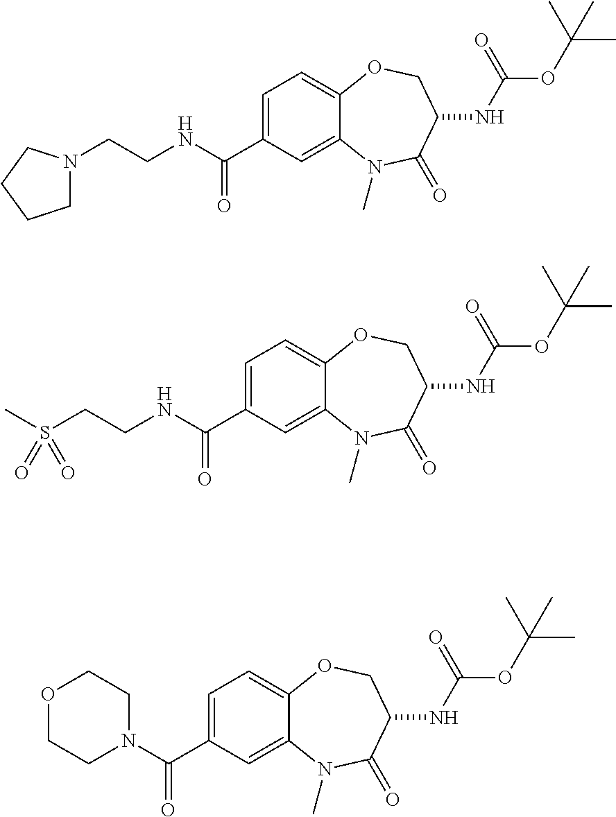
C1=C(C(NCCN2CCCC2)=O)C=C2C(=C1)OCC(NC(OC(C)(C)C)=O)C(=O)N2C.C1=C(C(NCCS(C)(=O)=O)=O)C=C2C(=C1)OCC(NC(OC(C)(C)C)=O)C(=O)N2C.C1=C(C(N2CCOCC2)=O)C=C2C(=C1)OCC(NC(OC(C)(C)C)=O)C(=O)N2C
